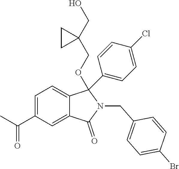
C1=C(C(=O)C)C=C2C(=C1)C(OCC1(CO)CC1)(C1=CC=C(Cl)C=C1)N(CC1=CC=C(Br)C=C1)C2=O
